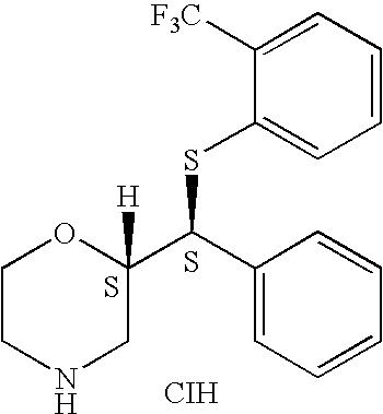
C1CNCC(C(C2=CC=CC=C2)SC2=CC=CC=C2[F3C])([H])O1.S.S.[CIH]
